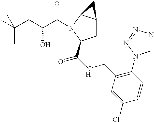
C1C2C(N(C(C(CC(C)(C)C)O)=O)C1C(NCC1=C(N3C=NN=N3)C=CC(Cl)=C1)=O)C2
